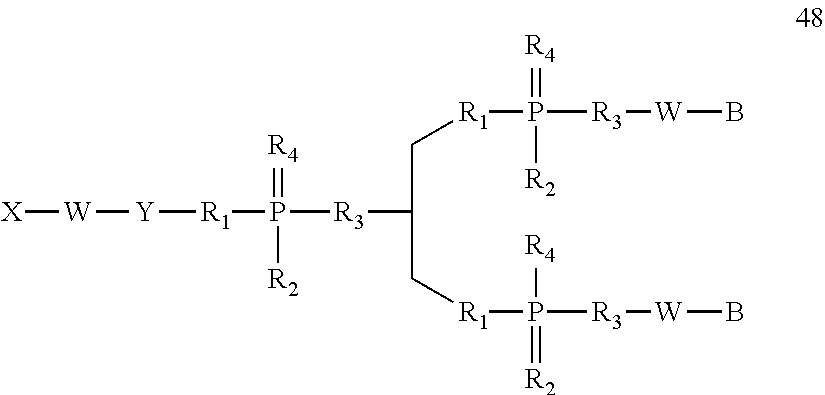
[X][W][Y][R1]P(=[R4])([R2])[R3]C(C[R1]P(=[R4])([R2])[R3][W]B)C[R1]P([R4])([R3][W]B)=[R2]
